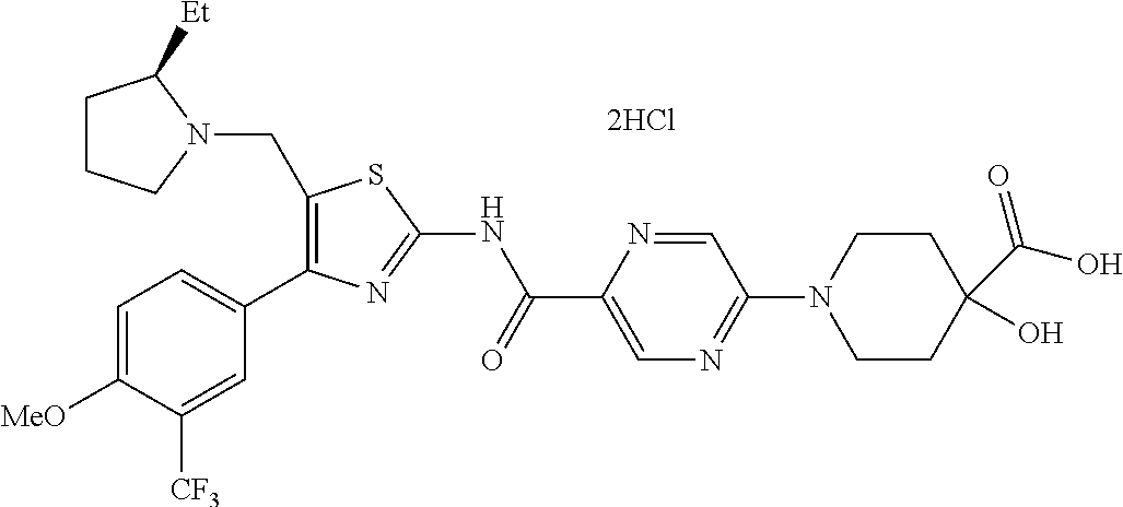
C1(CN2C([Et])CCC2)=C(C2=CC=C([MeO])C([CF3])=C2)N=C(NC(C2=CN=C(N3CCC(C(O)=O)(O)CC3)C=N2)=O)S1
